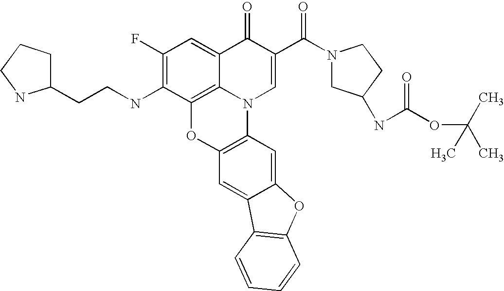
C12=C3C(=CC(F)=C1NCCC1CCCN1)C(=O)C(C(=O)N1CC(NC(OC(C)(C)C)=O)CC1)=CN3C1=C(O2)C=C2C(=C1)OC1=C2C=CC=C1
